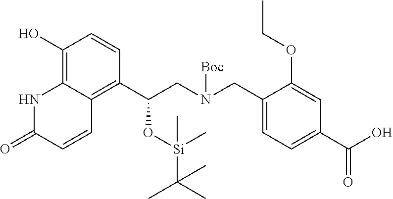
C1(O)=C2C(=C(C(CN(CC3=CC=C(C(O)=O)C=C3OCC)[Boc])O[Si](C)(C(C)(C)C)C)C=C1)C=CC(=O)N2
